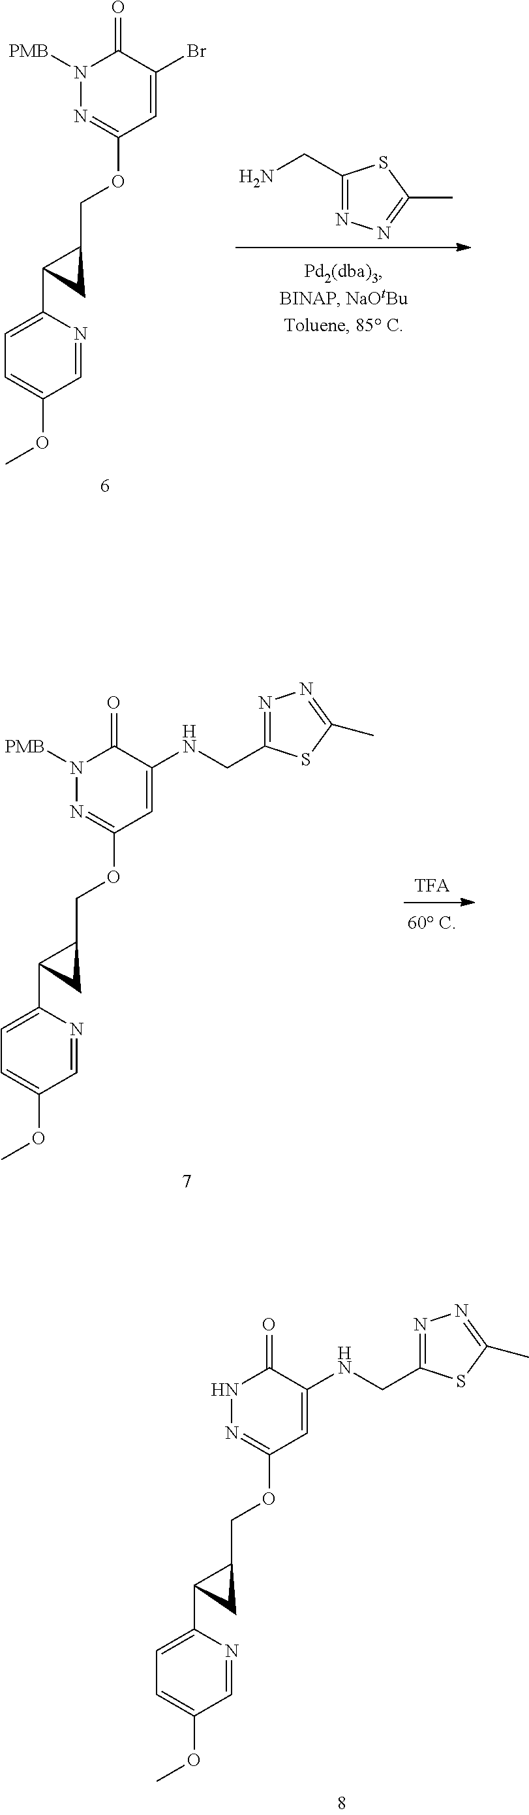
C1(=O)NN=C(OCC2C(C3=CC=C(OC)C=N3)C2)C=C1NCC1=NN=C(C)S1.C1(=O)N([PMB])N=C(OCC2C(C3=CC=C(OC)C=N3)C2)C=C1Br.NCC1=NN=C(C)S1.C1(=O)N([PMB])N=C(OCC2C(C3=CC=C(OC)C=N3)C2)C=C1NCC1=NN=C(C)S1
